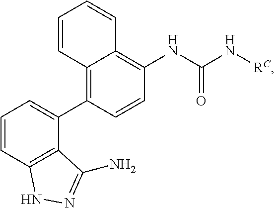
C12=C(C(C3=C4C(=C(NC(N[RC])=O)C=C3)C=CC=C4)=CC=C1)C(N)=NN2
